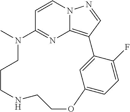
C1=CC2=NC3=C(C=NN13)C1=CC(=CC=C1F)OCCNCCCN2C
